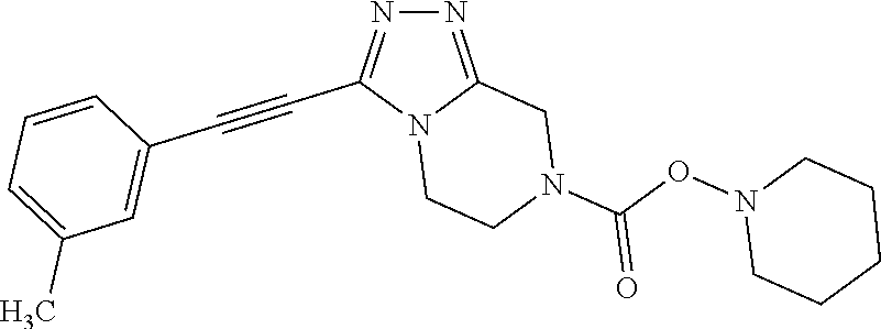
N12CCN(C(ON3CCCCC3)=O)CC1=NN=C2C#CC1=CC(C)=CC=C1
